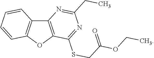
CCOC(CSC1=NC(CC)=NC2=C1OC1=C2C=CC=C1)=O
